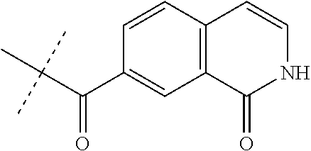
C(C(C)(C)C)(C1=CC2=C(C=C1)C=CNC2=O)=O
